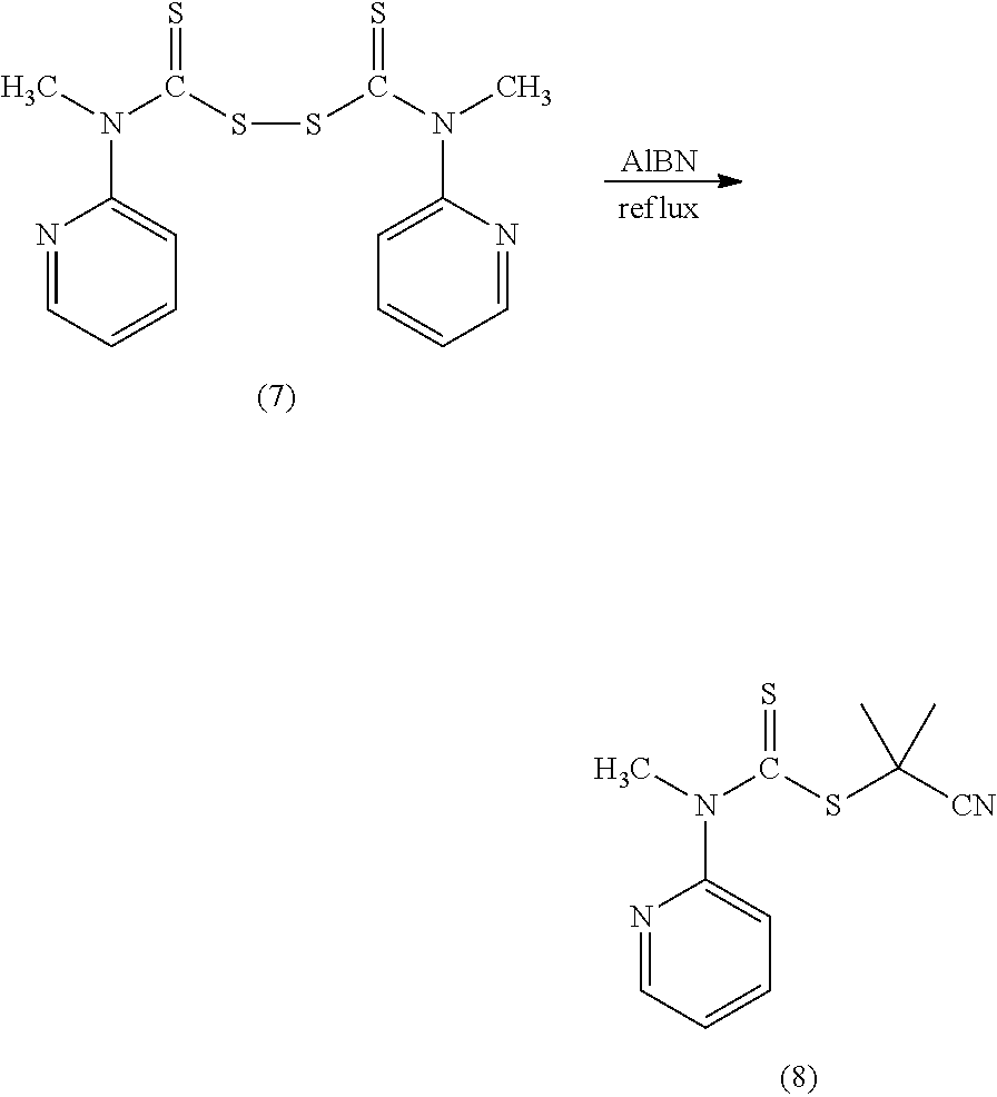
N1=CC=CC=C1N(C)C(SSC(N(C)C1=CC=CC=N1)=S)=S.[AlBN].N1=CC=CC=C1N(C)C(SC([CN])(C)C)=S
